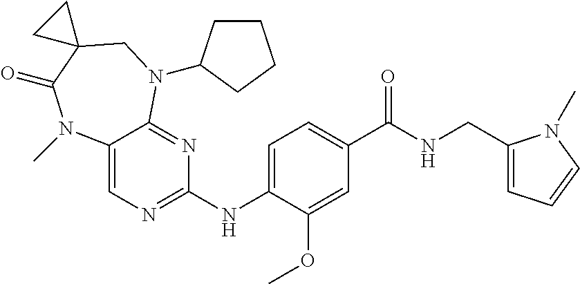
C12=CN=C(NC3=CC=C(C(NCC4=CC=CN4C)=O)C=C3OC)N=C1N(C1CCCC1)CC1(C(=O)N2C)CC1
